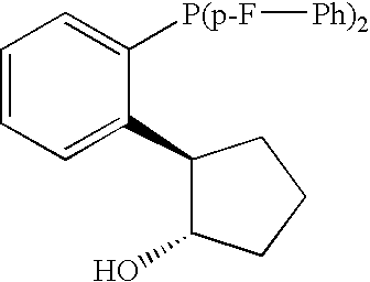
C1=CC=C(C2C(O)CCC2)C([P(p-F][Ph)2])=C1
